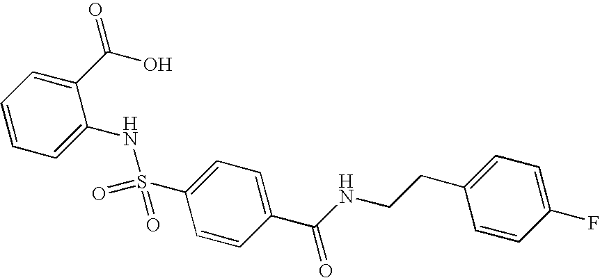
C1(C(O)=O)=CC=CC=C1NS(C1=CC=C(C(NCCC2=CC=C(F)C=C2)=O)C=C1)(=O)=O
